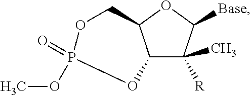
C12C(C)([R])C([Base])OC1COP(=O)(OC)O2
